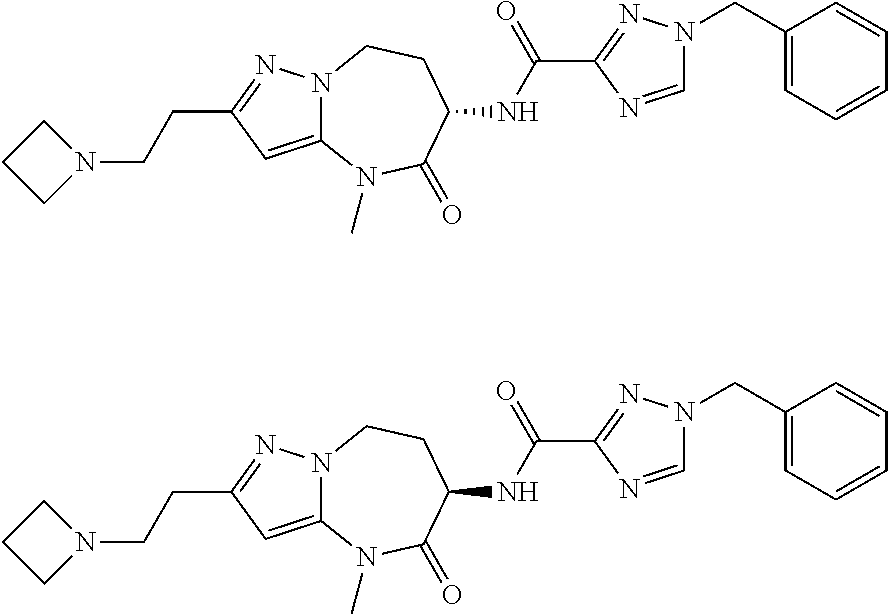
N12C(=CC(CCN3CCC3)=N1)N(C)C(=O)C(NC(=O)C1=NN(CC3=CC=CC=C3)C=N1)CC2.N12C(=CC(CCN3CCC3)=N1)N(C)C(=O)C(NC(=O)C1=NN(CC3=CC=CC=C3)C=N1)CC2
